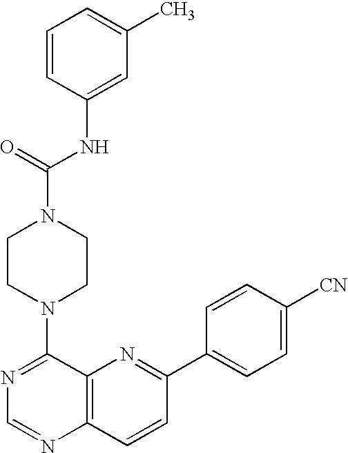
N1=C(N2CCN(C(NC3=CC(C)=CC=C3)=O)CC2)C2=C(N=C1)C=CC(C1=CC=C([CN])C=C1)=N2
